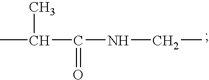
CC(C(NCC)=O)C
